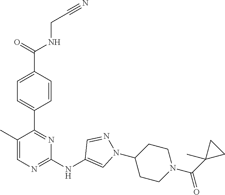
C(CNC(C1=CC=C(C2=NC(NC3=CN(C4CCN(C(C5(C)CC5)=O)CC4)N=C3)=NC=C2C)C=C1)=O)#N
